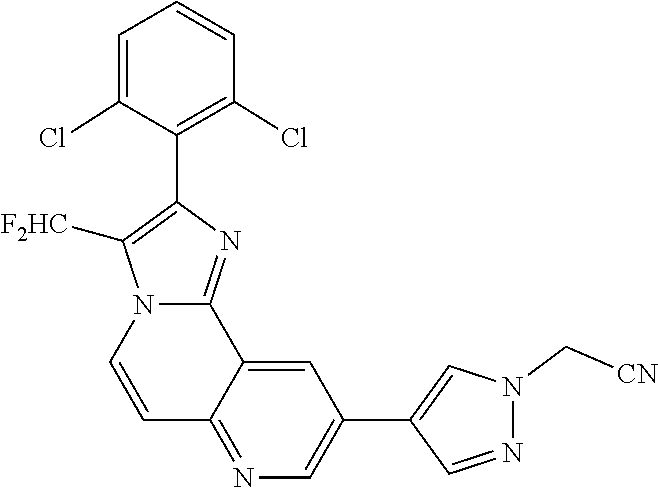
N1(C[CN])N=CC(C2=CN=C3C(=C2)C2=NC(C4=C(Cl)C=CC=C4Cl)=C([F2HC])N2C=C3)=C1
